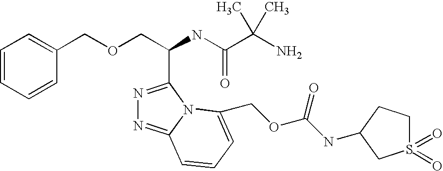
C(OCC(C1=NN=C2N1C(COC(NC1CCS(=O)(=O)C1)=O)=CC=C2)NC(=O)C(C)(N)C)C1=CC=CC=C1
